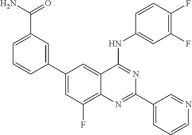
C1=C(C2=CC(C(=O)N)=CC=C2)C=C2C(=C1F)N=C(C1=CC=CN=C1)N=C2NC1=CC(F)=C(F)C=C1
